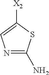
N1=C(N)SC([X2])=C1
